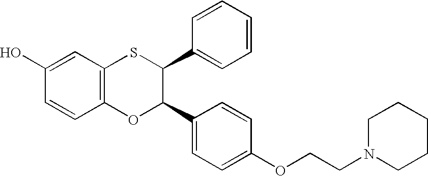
C1(O)=CC2=C(C=C1)OC(C1=CC=C(OCCN3CCCCC3)C=C1)C(C1=CC=CC=C1)S2
